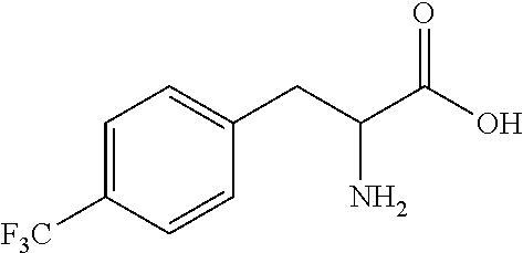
C1=C([F3C])C=CC(CC(C(O)=O)N)=C1
